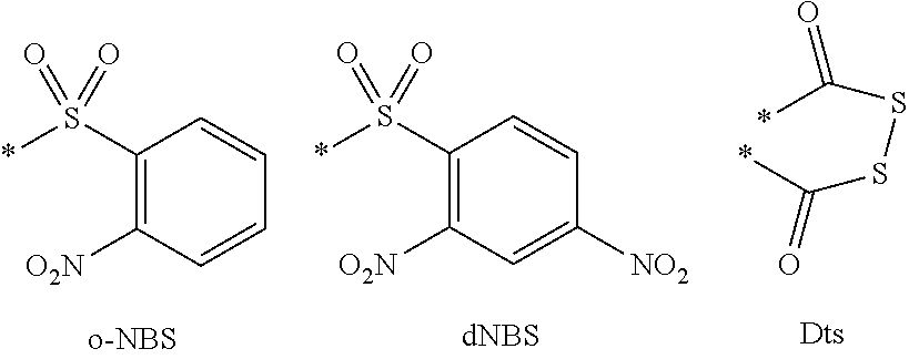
C1(S(*)(=O)=O)=C([O2N])C=CC=C1.C1(S(*)(=O)=O)=C([O2N])C=C([NO2])C=C1.S(C(*)=O)SC(*)=O
